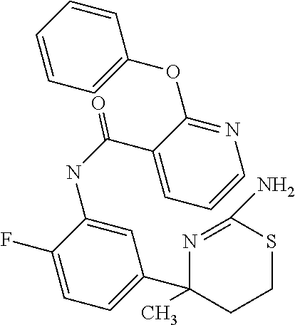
N(C1=CC(C2(C)CCSC(N)=N2)=CC=C1F)C(C1=CC=CN=C1OC1=CC=CC=C1)=O
